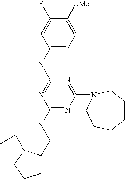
C1(NC2=NC(NCC3CCCN3CC)=NC(N3CCCCCC3)=N2)=CC=C([OMe])C(F)=C1
